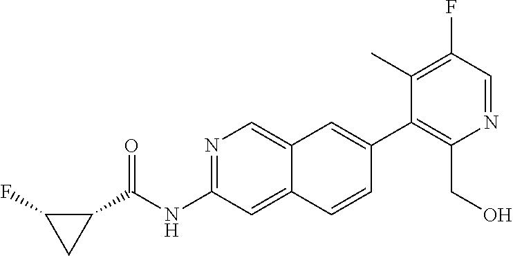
N1=C(NC(C2C(F)C2)=O)C=C2C(=C1)C=C(C1=C(CO)N=CC(F)=C1C)C=C2
